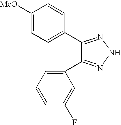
C1([MeO])=CC=C(C2=NNN=C2C2=CC=CC(F)=C2)C=C1
